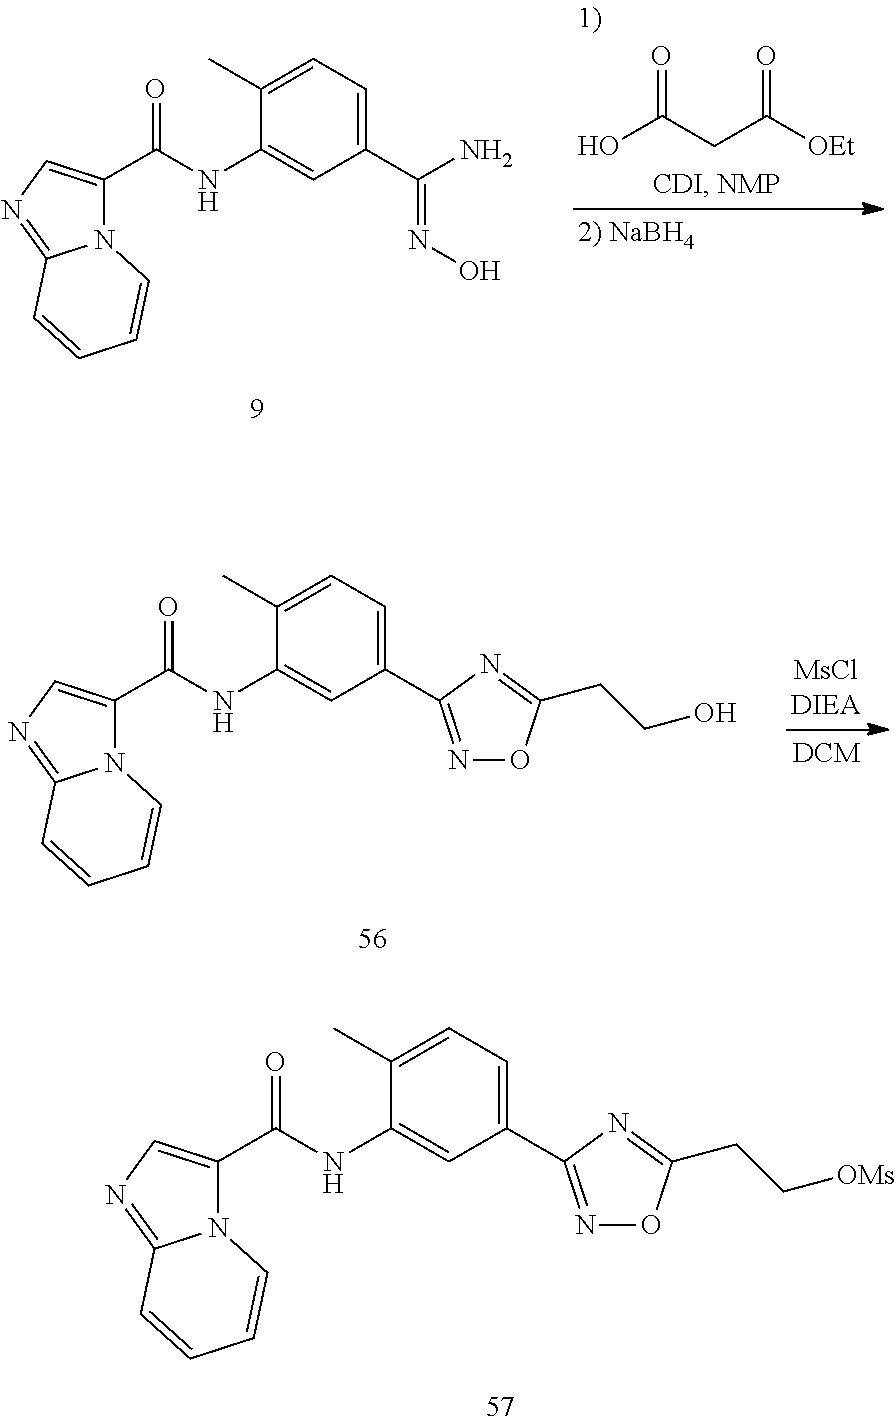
N12C(C(=O)NC3=CC(C(=NO)N)=CC=C3C)=CN=C1C=CC=C2.OC(CC([OEt])=O)=O.N12C(C(=O)NC3=CC(C4=NOC(CCO)=N4)=CC=C3C)=CN=C1C=CC=C2.N12C(C(=O)NC3=CC(C4=NOC(CC[OMs])=N4)=CC=C3C)=CN=C1C=CC=C2
